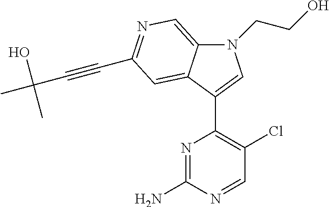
N1(CCO)C2=CN=C(C#CC(O)(C)C)C=C2C(C2=C(Cl)C=NC(N)=N2)=C1
